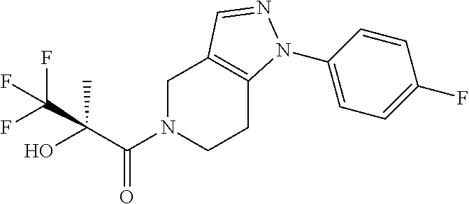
C1N(C(C(O)(C)C(F)(F)F)=O)CCC2=C1C=NN2C1=CC=C(F)C=C1
